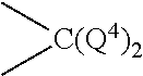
[C(Q4)2](C)C
